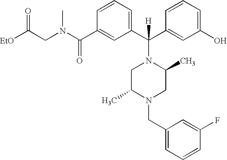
O=C(CN(C(C1=CC(C(C2=CC(O)=CC=C2)(N2CC(C)N(CC3=CC=CC(F)=C3)CC2C)[H])=CC=C1)=O)C)[EtO]
